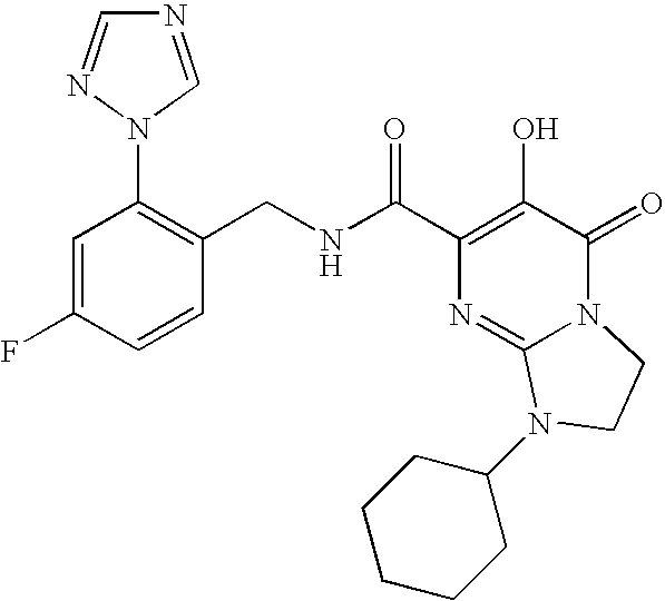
C1=C(F)C=CC(CNC(C2=C(O)C(=O)N3C(=N2)N(C2CCCCC2)CC3)=O)=C1N1N=CN=C1
